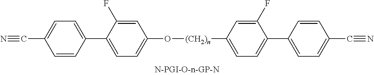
C1=C(C2=CC=C(C#N)C=C2)C(F)=CC(O[(CH2)n]C2=CC=C(C3=CC=C(C#N)C=C3)C(F)=C2)=C1
